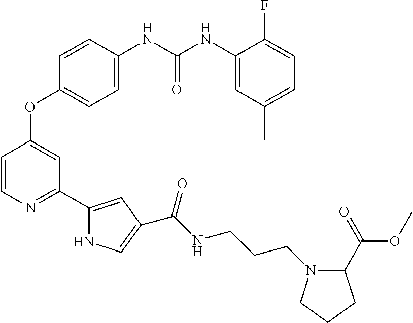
C1=C(NC(NC2=CC(C)=CC=C2F)=O)C=CC(OC2=CC(C3=CC(C(NCCCN4C(C(OC)=O)CCC4)=O)=CN3)=NC=C2)=C1
